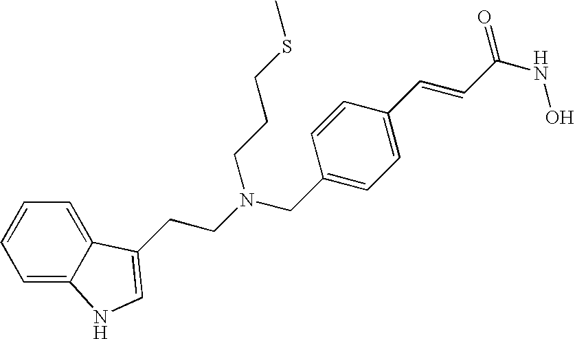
C1=C2C(=CC=C1)C(CCN(CC1=CC=C(C=CC(NO)=O)C=C1)CCCSC)=CN2
